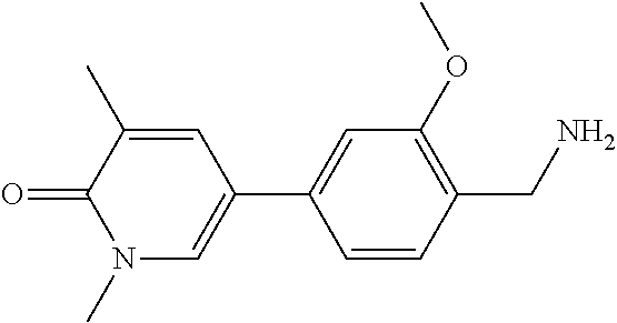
C1=CC(CN)=C(OC)C=C1C1=CN(C)C(=O)C(C)=C1
